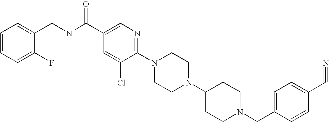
C1(C#N)=CC=C(CN2CCC(N3CCN(C4=NC=C(C(NCC5=CC=CC=C5F)=O)C=C4Cl)CC3)CC2)C=C1
